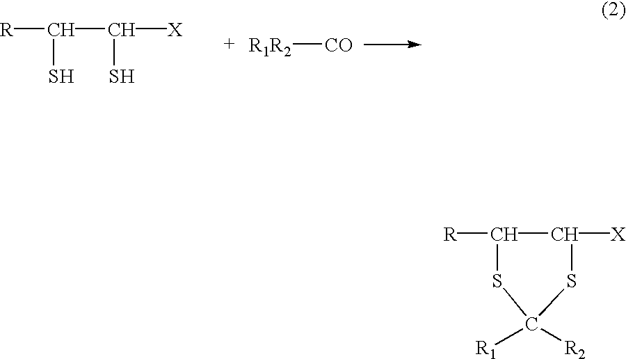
[R]C1C([X])SC([R2])([R1])S1.[R]C(C(S)[X])S.[R1R2][CO]
